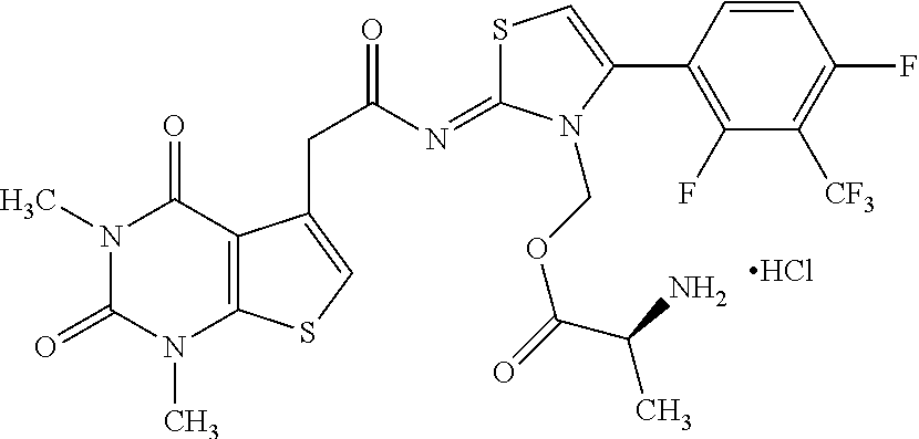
N1(C)C(=O)N(C)C2=C(C1=O)C(CC(=O)N=C1SC=C(C3=C(F)C([CF3])=C(F)C=C3)N1COC(=O)C(C)N)=CS2.Cl
